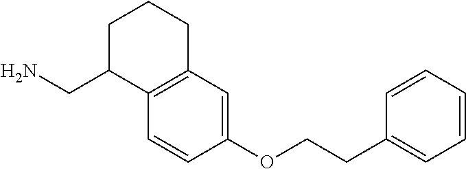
C(C1C2=C(CCC1)C=C(OCCC1=CC=CC=C1)C=C2)N
